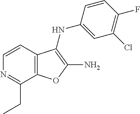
C12=C(C(CC)=NC=C1)OC(N)=C2NC1=CC(Cl)=C(F)C=C1
